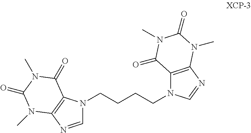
C1=NC2=C(N1CCCCN1C3=C(N=C1)N(C)C(=O)N(C)C3=O)C(=O)N(C)C(=O)N2C
